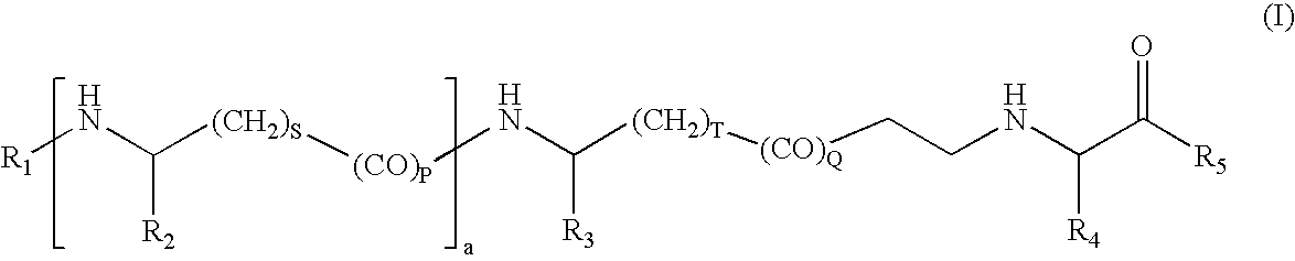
[R1]NC([(CH2)S]C)[R2].NC([R3])[(CH2)T][(CO)Q]CCNC(C([R5])=O)[R4].[(CO)P]
